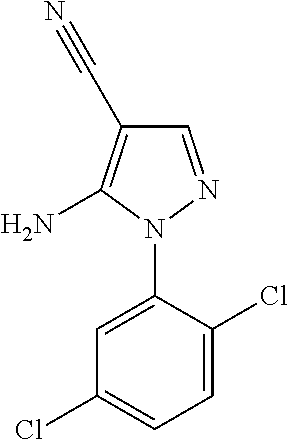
C1=C(N2N=CC(C#N)=C2N)C(Cl)=CC=C1Cl
